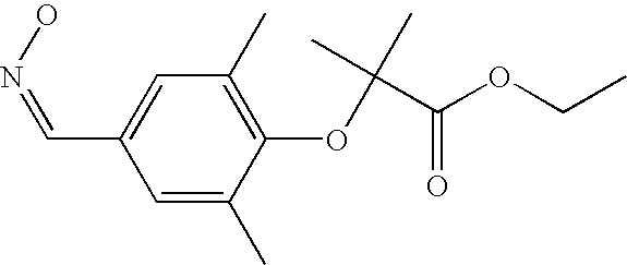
C1=C(C)C(OC(C)(C)C(OCC)=O)=C(C)C=C1C=NO
